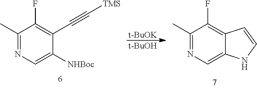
[t-BuOK].[t-BuOH].C1(C)=NC=C([NHBoc])C(C#C[TMS])=C1F.C1(C)=NC=C2C(=C1F)C=CN2
